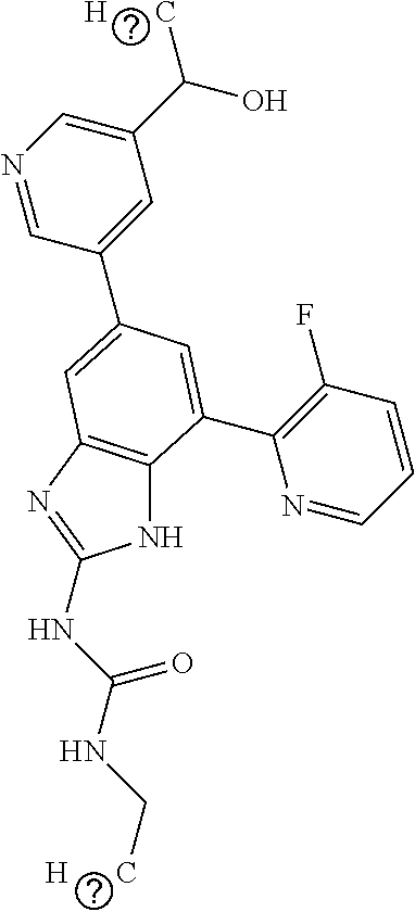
N1C2=C(N=C1NC(NC[H      C])=O)C=C(C1=CC(C(O)[H      C])=CN=C1)C=C2C1=C(F)C=CC=N1
